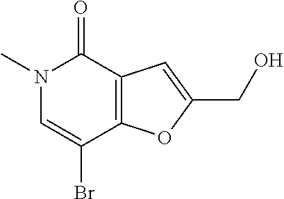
N1(C)C=C(Br)C2=C(C1=O)C=C(CO)O2
